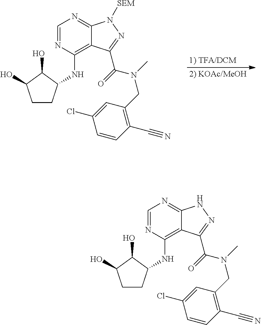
C1=NC(NC2CCC(O)C2O)=C2C(=N1)N([SEM])N=C2C(=O)N(C)CC1=C(C#N)C=CC(Cl)=C1.[1) TFA/DCM].[2) KOAc/MeOH].C1=NC(NC2CCC(O)C2O)=C2C(=N1)NN=C2C(=O)N(C)CC1=C(C#N)C=CC(Cl)=C1
